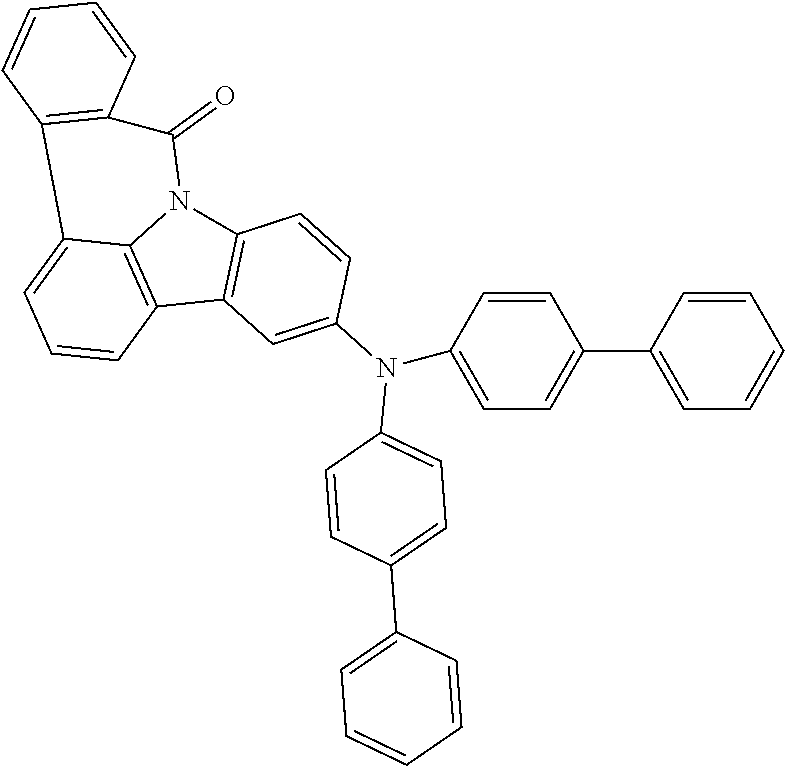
C12=C(C3=C4N1C(=O)C1=C(C4=CC=C3)C=CC=C1)C=C(N(C1=CC=C(C3=CC=CC=C3)C=C1)C1=CC=C(C3=CC=CC=C3)C=C1)C=C2
